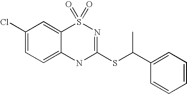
C12=CC(Cl)=CC=C1NC(SC(C1=CC=CC=C1)C)=NS2(=O)=O
